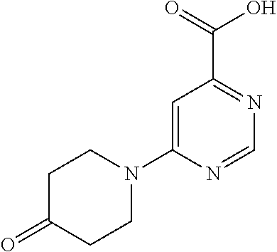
C1=C(N2CCC(=O)CC2)N=CN=C1C(=O)O
